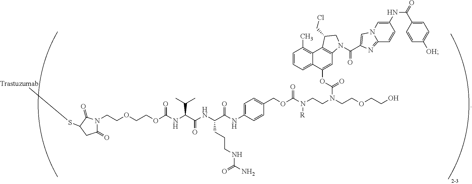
C1=CC=C2C(=C1C)C1=C(C=C2OC(N(CCOCCO)CCN(C(OCC2=CC=C(NC(C(NC(C(NC(OCCOCCN3C(=O)CC(S[Trastuzumab])C3=O)=O)C(C)C)=O)CCCNC(N)=O)=O)C=C2)=O)[R])=O)N(C(C2=CN3C(=N2)C=CC(NC(=O)C2=CC=C([OH])C=C2)=C3)=O)CC1CCl
